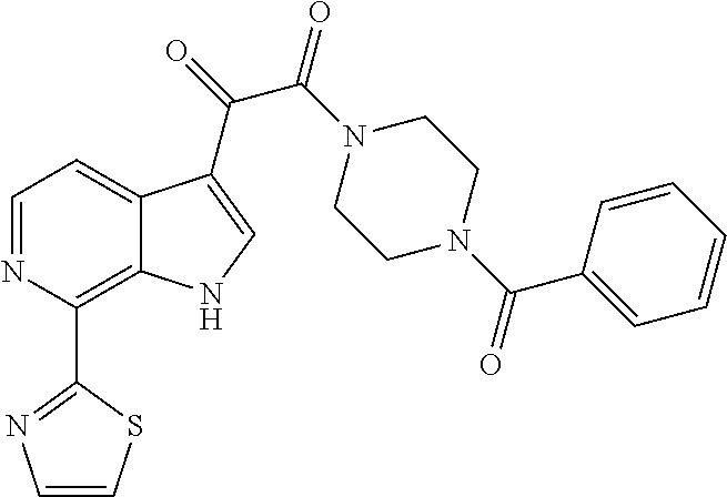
C1=NC(C2=NC=CS2)=C2C(=C1)C(C(=O)C(N1CCN(C(C3=CC=CC=C3)=O)CC1)=O)=CN2
